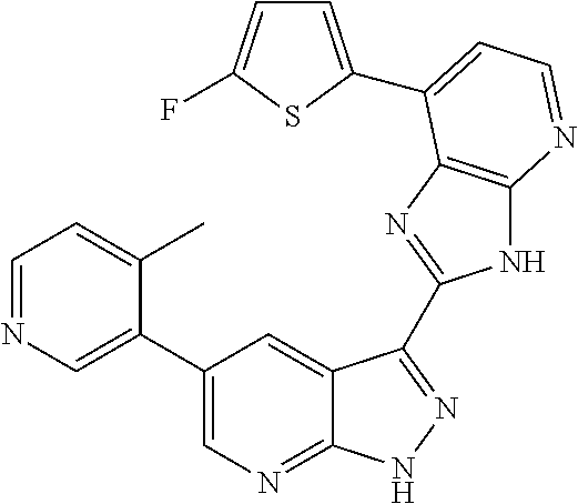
C1=NC=C(C2=CN=C3C(=C2)C(C2=NC4=C(N2)N=CC=C4C2=CC=C(F)S2)=NN3)C(C)=C1
